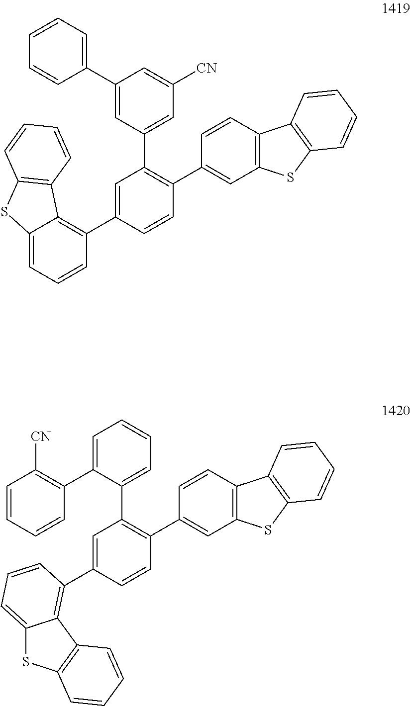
C1=CC(C2=CC3=C(C=C2)C2=C(S3)C=CC=C2)=C(C2=CC=CC=C2C2=C([CN])C=CC=C2)C=C1C1=C2C(=CC=C1)SC1=C2C=CC=C1.C12=CC=CC(C3=CC(C4=CC([CN])=CC(C5=CC=CC=C5)=C4)=C(C4=CC5=C(C=C4)C4=C(S5)C=CC=C4)C=C3)=C1C1=C(S2)C=CC=C1
